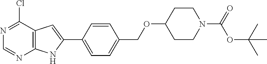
N1=CN=C(Cl)C2=C1NC(C1=CC=C(COC3CCN(C(OC(C)(C)C)=O)CC3)C=C1)=C2
